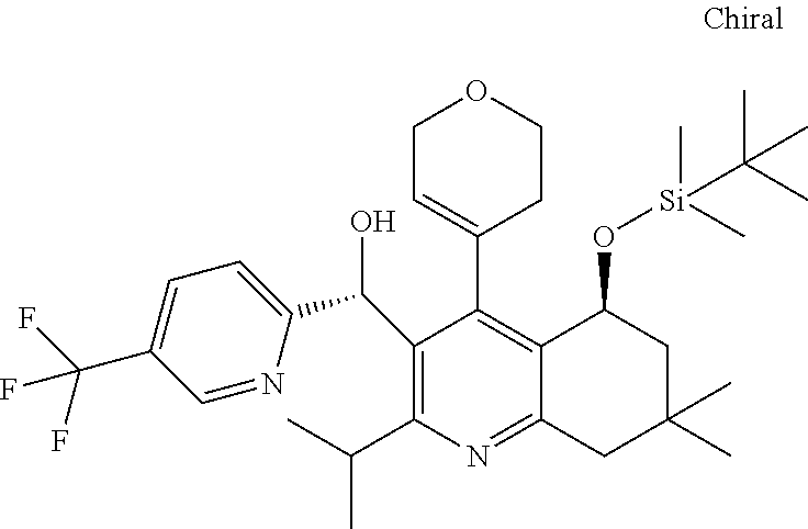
C1=NC(C(C2=C(C(C)C)N=C3C(=C2C2=CCOCC2)C(O[Si](C)(C)C(C)(C)C)CC(C)(C)C3)O)=CC=C1C(F)(F)F
